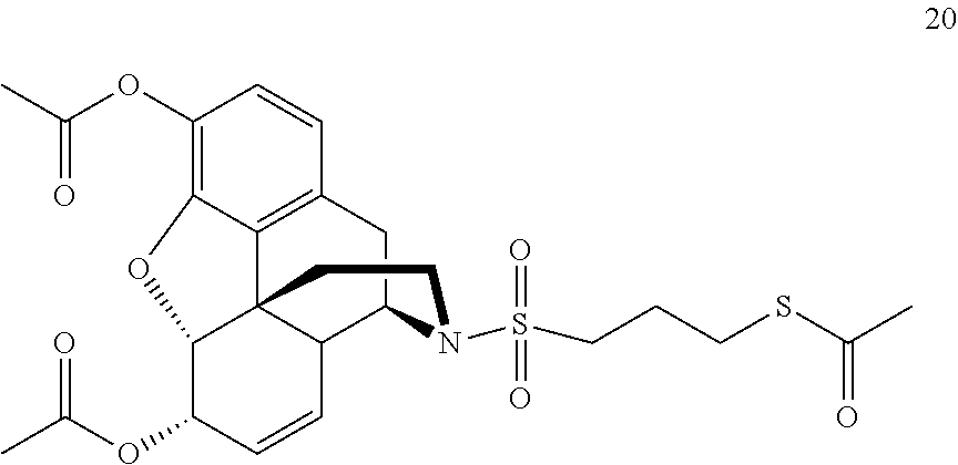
C1(OC(C)=O)=C2C3=C(C=C1)CC1C4C3(C(C(OC(C)=O)C=C4)O2)CCN1S(CCCSC(C)=O)(=O)=O
